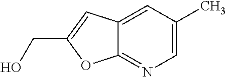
C12=CC(C)=CN=C1OC(CO)=C2
